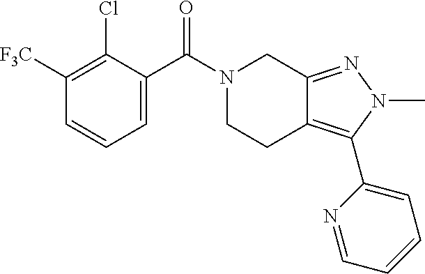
C1([F3C])=C(Cl)C(C(N2CCC3=C(C4=CC=CC=N4)N(C)N=C3C2)=O)=CC=C1
